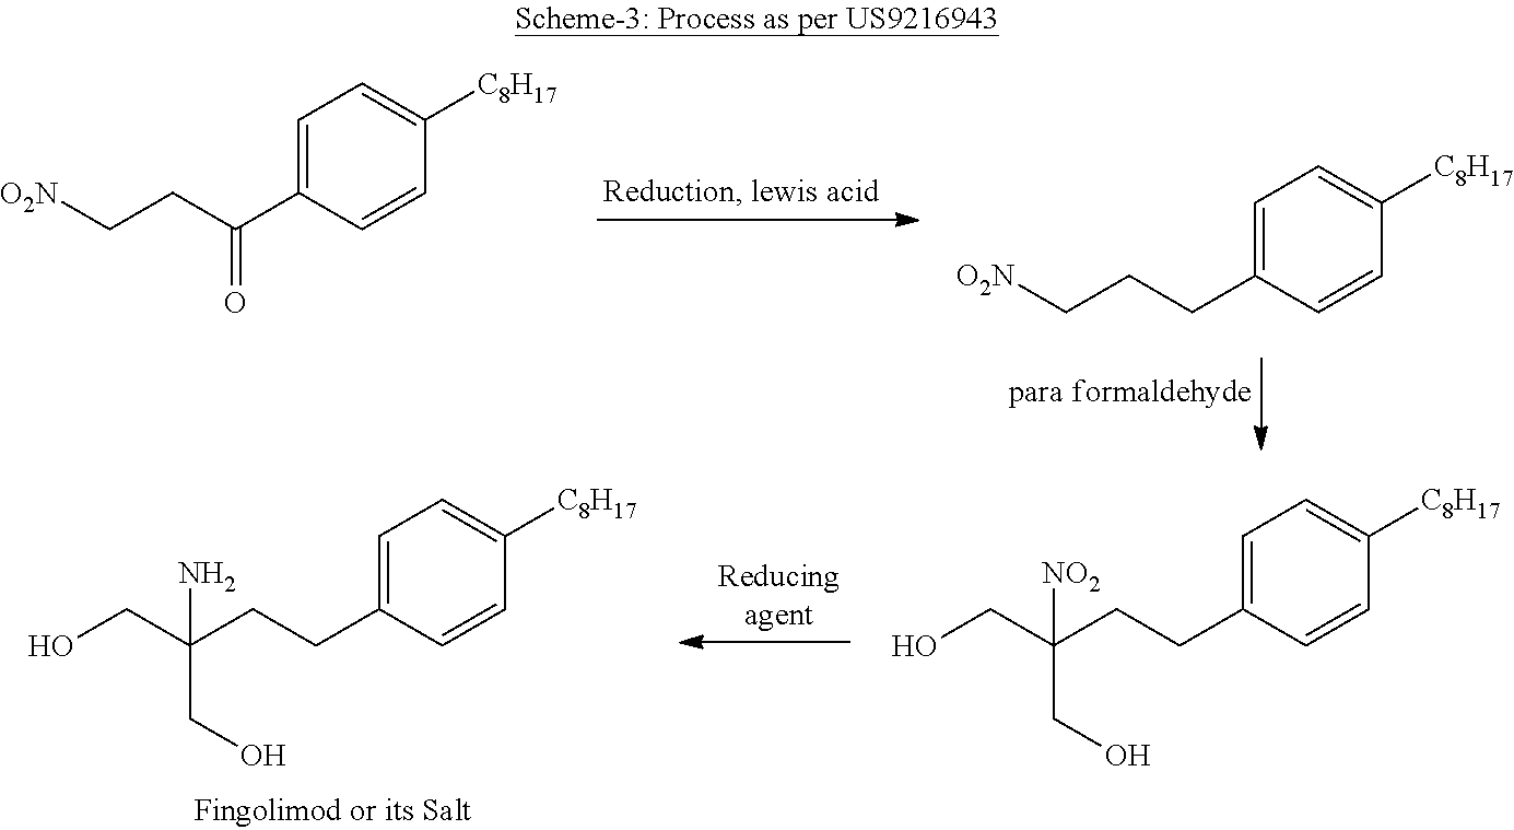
C1=C(C(CC[O2N])=O)C=CC([C8H17])=C1.C1=C(CCC[O2N])C=CC([C8H17])=C1.C1=C(CCC(CO)(CO)N)C=CC([C8H17])=C1.C1=C(CCC(CO)(CO)[NO2])C=CC([C8H17])=C1
